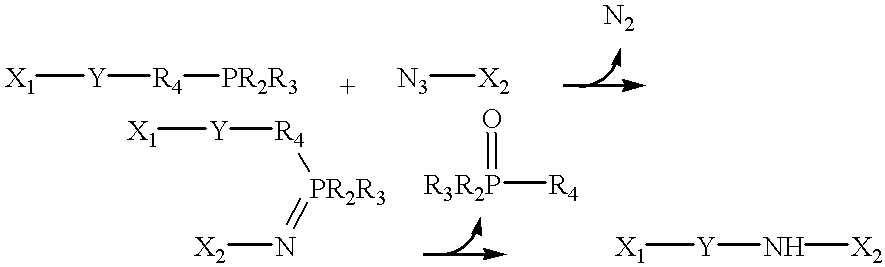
[X1][Y][R4][PR2R3].[N3][X2].[X1][Y][R4][PR2R3]=N[X2].[R3R2P]([R4])=O.[X1][Y]N[X2]
